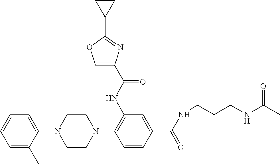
C1=CC=C(C)C(N2CCN(C3=C(NC(C4=COC(C5CC5)=N4)=O)C=C(C(NCCCNC(C)=O)=O)C=C3)CC2)=C1
